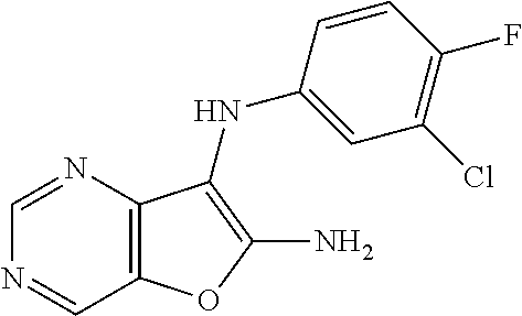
C1=NC2=C(C=N1)OC(N)=C2NC1=CC(Cl)=C(F)C=C1
